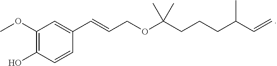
C1(OC)=C(O)C=CC(C=CCOC(C)(CCCC(C=C)C)C)=C1
